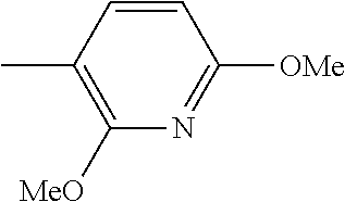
C1=CC(C)=C([MeO])N=C1[OMe]
